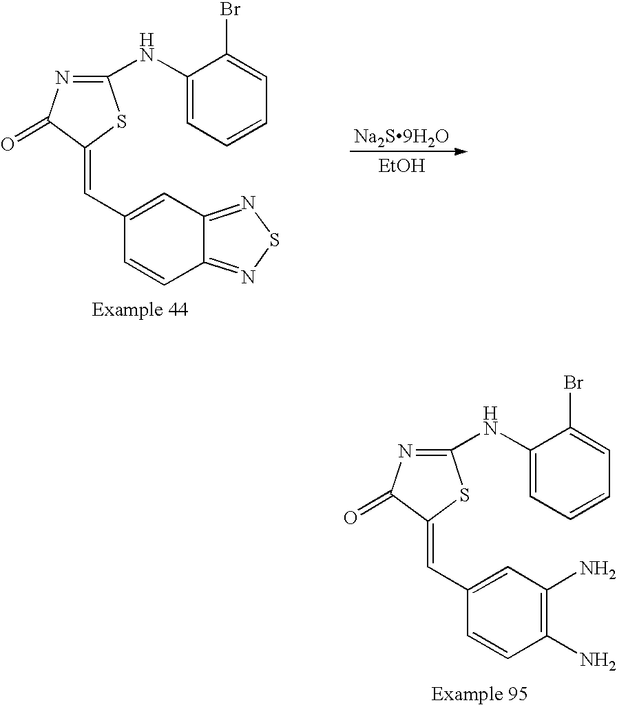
C1(NC2=CC=CC=C2Br)=NC(=O)C(=CC2=CC3=NSN=C3C=C2)S1.[Na2S9H2O].[EtOH].C1(NC2=CC=CC=C2Br)=NC(=O)C(=CC2=CC(N)=C(N)C=C2)S1
